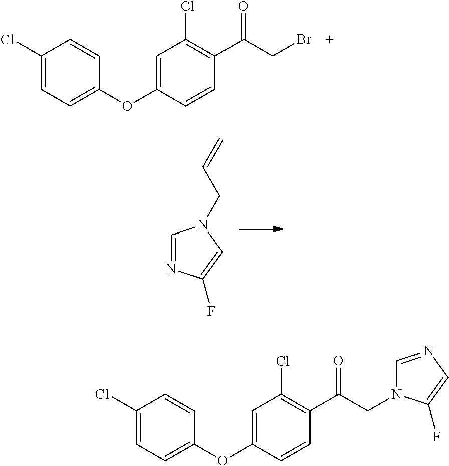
C1(Cl)=CC=C(OC2=CC(Cl)=C(C(CBr)=O)C=C2)C=C1.C1=NC(F)=CN1CC=C.C1(Cl)=CC=C(OC2=CC(Cl)=C(C(CN3C=NC=C3F)=O)C=C2)C=C1
